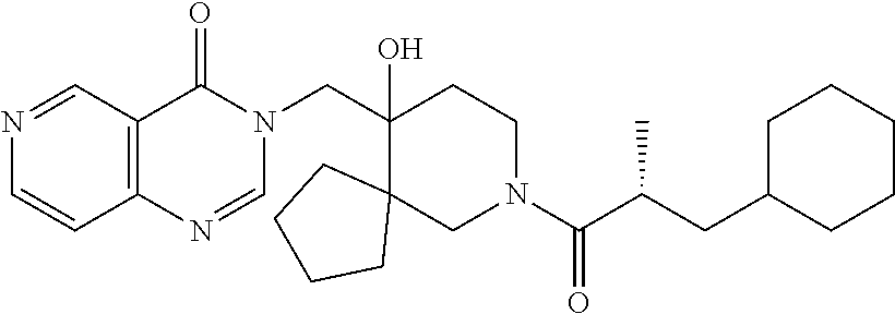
N1=CC2=C(C=C1)N=CN(CC1(O)C3(CN(C(C(CC4CCCCC4)C)=O)CC1)CCCC3)C2=O
